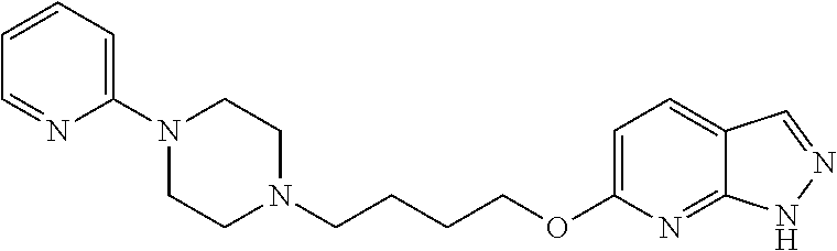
C1N(CCCCOC2=CC=C3C(=N2)NN=C3)CCN(C2=CC=CC=N2)C1
